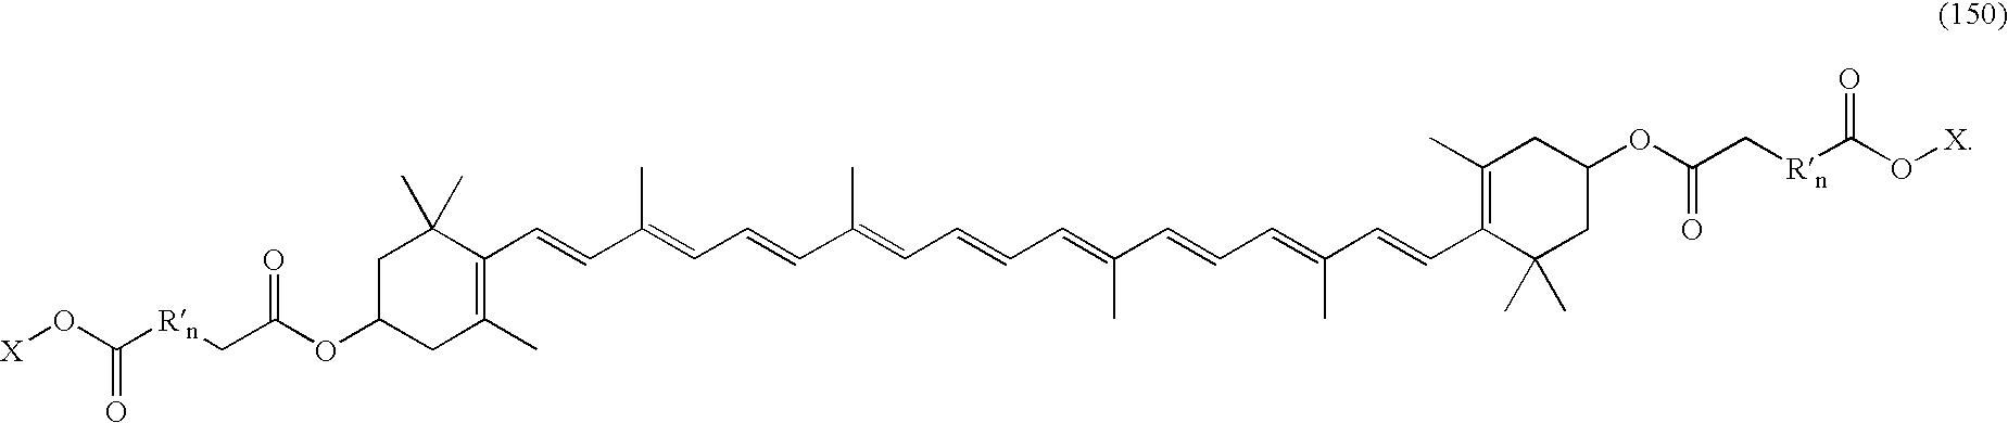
C1(C=CC(=CC=CC(=CC=CC=C(C=CC=C(C=CC2=C(C)CC(OC(=O)C[Rn]C(O[X])=O)CC2(C)C)C)C)C)C)=C(C)CC(OC(C[Rn]C(O[X])=O)=O)CC1(C)C
